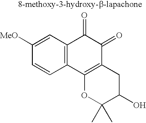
C1([MeO])=CC2=C(C=C1)C1=C(C(=O)C2=O)CC(O)C(C)(C)O1
